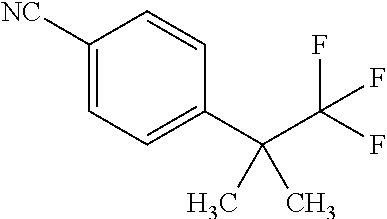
C1([NC])=CC=C(C(C(F)(F)F)(C)C)C=C1
